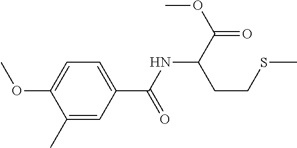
C1=C(OC)C(C)=CC(C(NC(C(OC)=O)CCSC)=O)=C1
